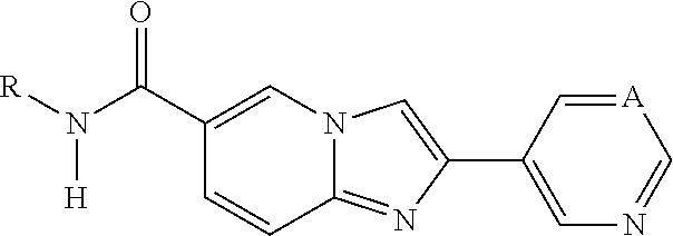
C1(C(N([R])[H])=O)=CN2C(=NC(C3=CN=C[A]=C3)=C2)C=C1
